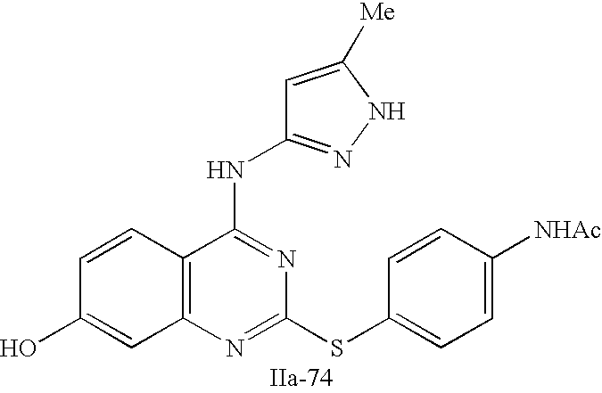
C12=C(N=C(SC3=CC=C([NHAc])C=C3)N=C1NC1=NNC([Me])=C1)C=C(O)C=C2
